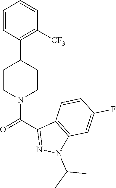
C1=CC(C2CCN(C(C3=NN(C(C)C)C4=C3C=CC(F)=C4)=O)CC2)=C([CF3])C=C1
